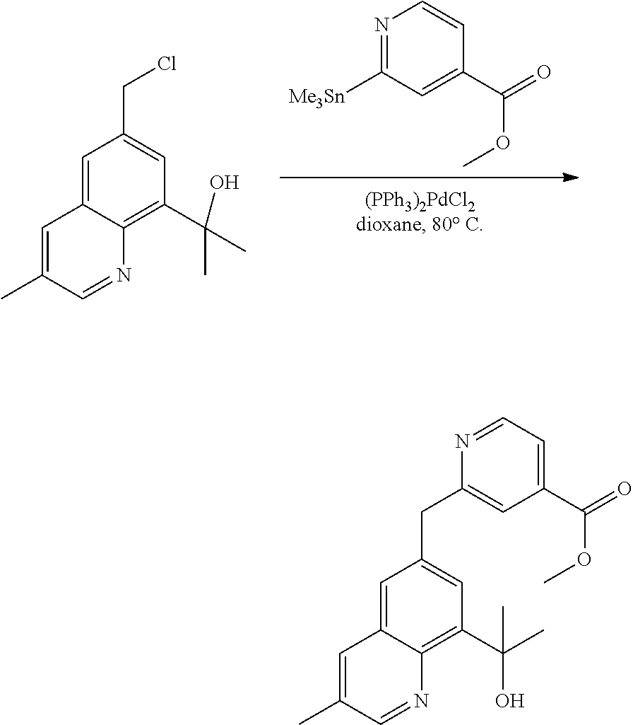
N1=C([Me3Sn])C=C(C(=O)OC)C=C1.C1=C2C(=C(C(C)(O)C)C=C1CCl)N=CC(C)=C2.C1=C2C(=C(C(C)(O)C)C=C1CC1=CC(C(=O)OC)=CC=N1)N=CC(C)=C2
